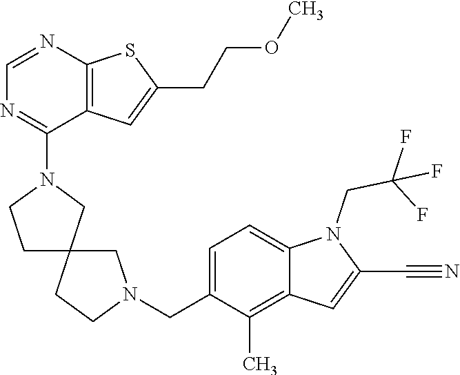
N1(C2=NC=NC3=C2C=C(CCOC)S3)CC2(CC1)CN(CC1=CC=C3C(=C1C)C=C(C#N)N3CC(F)(F)F)CC2
